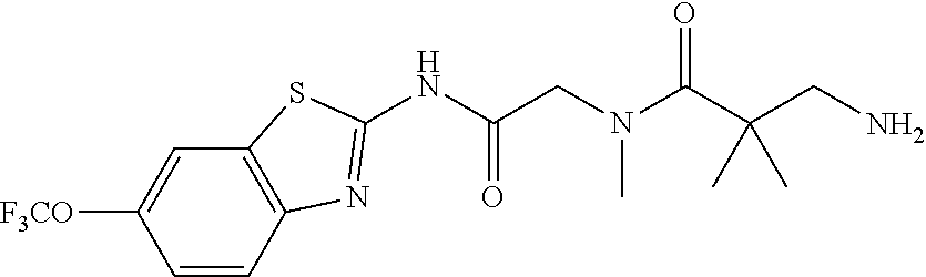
C1([F3CO])=CC2=C(C=C1)N=C(NC(CN(C(C(C)(CN)C)=O)C)=O)S2
